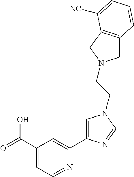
C1(C(=O)O)=CC=NC(C2=CN(CCN3CC4=C(C3)C([NC])=CC=C4)C=N2)=C1
